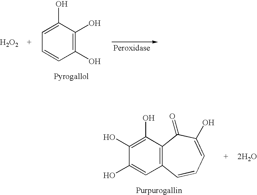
[H2O2].C1=C(O)C(O)=C(O)C=C1.C1(O)=C(O)C2=C(C=C1O)C=CC=C(O)C2=O.[2H2O]
